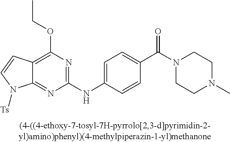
C12=NC(NC3=CC=C(C(N4CCN(C)CC4)=O)C=C3)=NC(OCC)=C1C=CN2[Ts]
